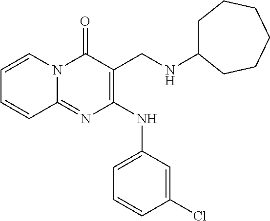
C1=CC(Cl)=CC(NC2=C(CNC3CCCCCC3)C(=O)N3C(=N2)C=CC=C3)=C1
